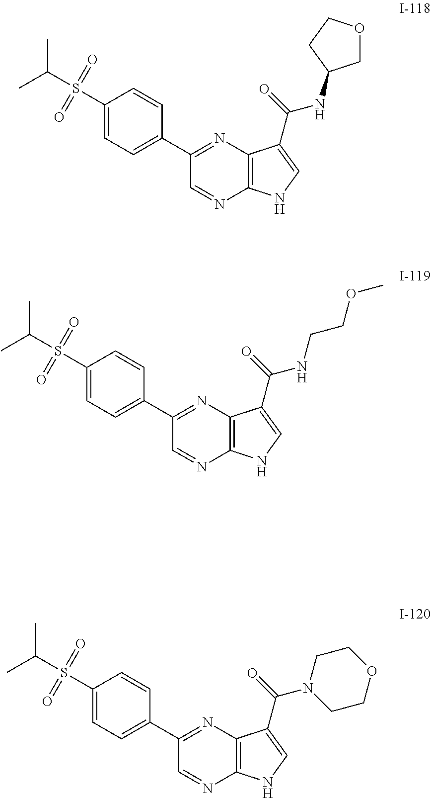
C1(S(C(C)C)(=O)=O)=CC=C(C2=NC3=C(N=C2)NC=C3C(=O)NC2COCC2)C=C1.C1(S(C(C)C)(=O)=O)=CC=C(C2=NC3=C(N=C2)NC=C3C(=O)NCCOC)C=C1.C1(S(C(C)C)(=O)=O)=CC=C(C2=NC3=C(N=C2)NC=C3C(=O)N2CCOCC2)C=C1
